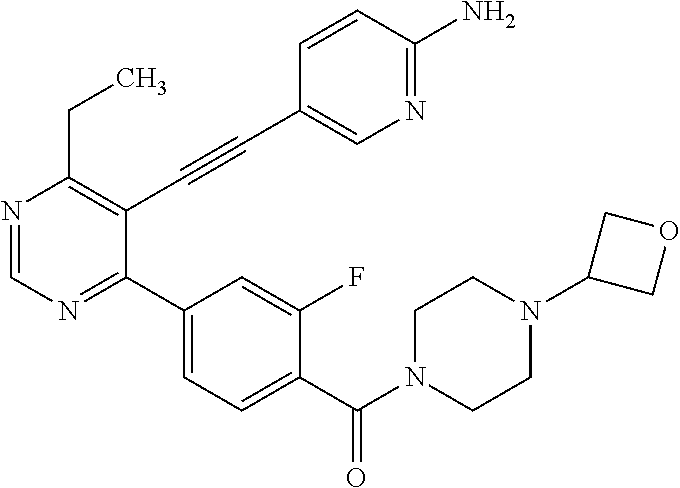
N1=CN=C(C2=CC=C(C(N3CCN(C4COC4)CC3)=O)C(F)=C2)C(C#CC2=CN=C(N)C=C2)=C1CC
